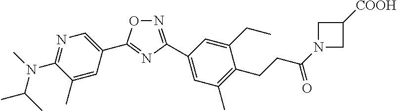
C1=C(C)C(N(C)C(C)C)=NC=C1C1=NC(C2=CC(C)=C(CCC(=O)N3CC([COOH])C3)C(CC)=C2)=NO1
